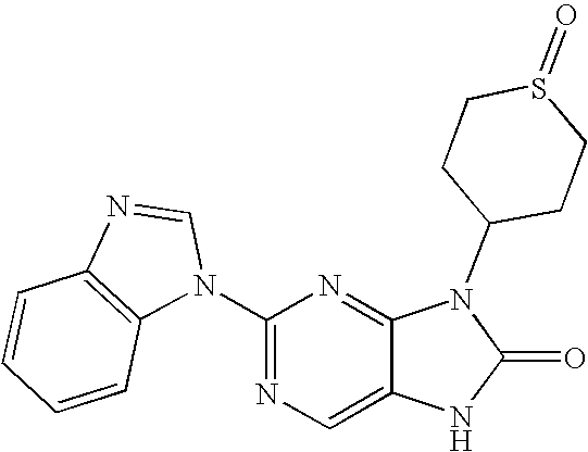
C1(N2C=NC3=C2C=CC=C3)=NC=C2C(=N1)N(C1CCS(=O)CC1)C(=O)N2
